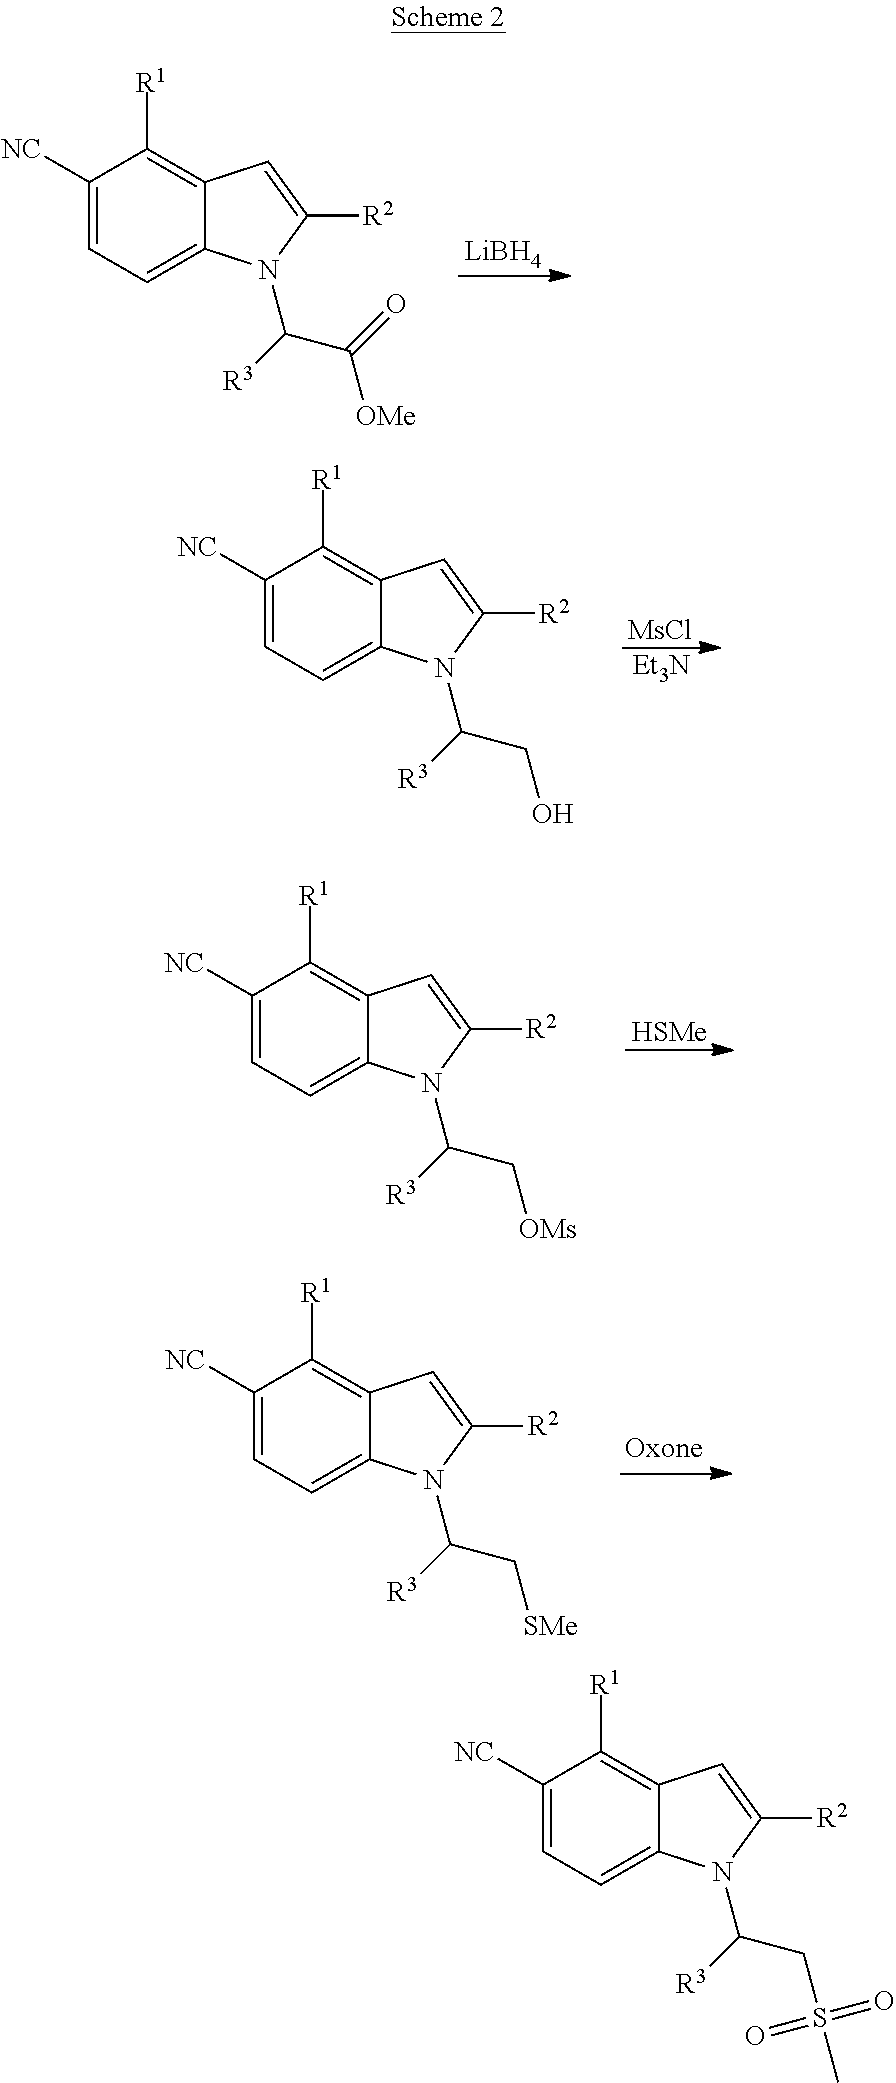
C1([NC])=CC=C2C(=C1[R1])C=C([R2])N2C([R3])C(=O)[OMe].[LiBH4].C1([NC])=CC=C2C(=C1[R1])C=C([R2])N2C([R3])CO.[MsCl].[Et3N].C1([NC])=CC=C2C(=C1[R1])C=C([R2])N2C([R3])C[OMs].[HSMe].C1([NC])=CC=C2C(=C1[R1])C=C([R2])N2C([R3])C[SMe].C1([NC])=CC=C2C(=C1[R1])C=C([R2])N2C([R3])CS(C)(=O)=O
